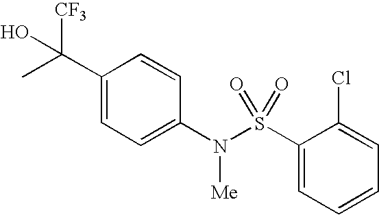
C1(C(O)([CF3])C)=CC=C(N(S(C2=CC=CC=C2Cl)(=O)=O)[Me])C=C1
